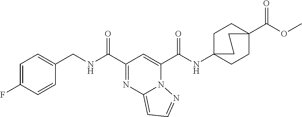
C(=O)(C1=CC(C(=O)NCC2=CC=C(F)C=C2)=NC2=CC=NN21)NC12CCC(C(OC)=O)(CC1)CC2
